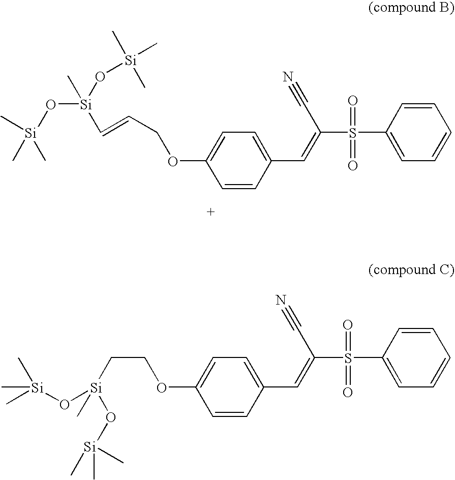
C1=CC(S(=O)(=O)C(=CC2=CC=C(OCC=C[Si](O[Si](C)(C)C)(O[Si](C)(C)C)C)C=C2)C#N)=CC=C1.C1=CC(S(=O)(=O)C(=CC2=CC=C(OCC[Si](O[Si](C)(C)C)(C)O[Si](C)(C)C)C=C2)C#N)=CC=C1
